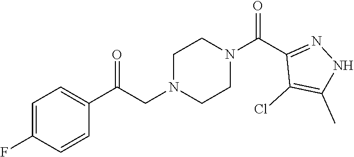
C1=C(F)C=CC(C(CN2CCN(C(C3=NNC(C)=C3Cl)=O)CC2)=O)=C1
